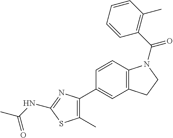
C1=CC2=C(C=C1C1=C(C)SC(NC(=O)C)=N1)CCN2C(C1=C(C)C=CC=C1)=O
